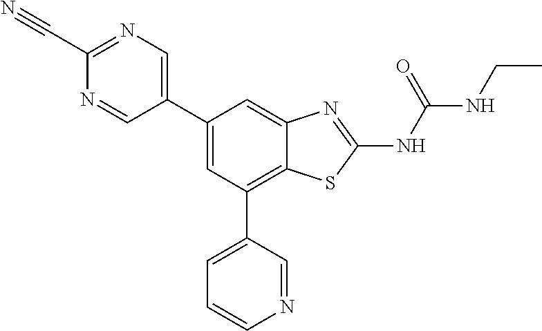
C1(C#N)=NC=C(C2=CC(C3=CC=CN=C3)=C3C(=C2)N=C(NC(NCC)=O)S3)C=N1
